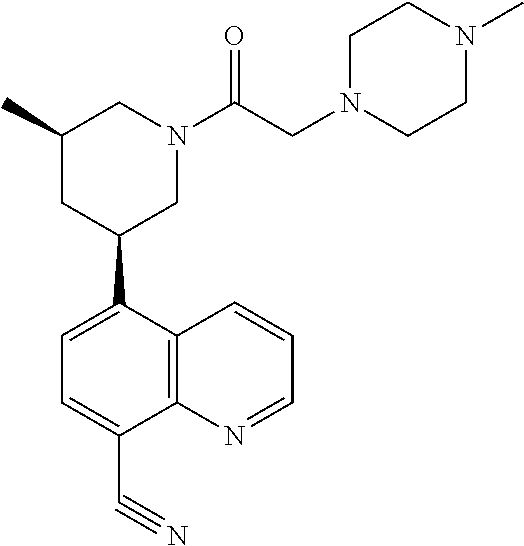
C1(C2CN(C(CN3CCN(C)CC3)=O)CC(C)C2)=CC=C(C#N)C2=C1C=CC=N2
